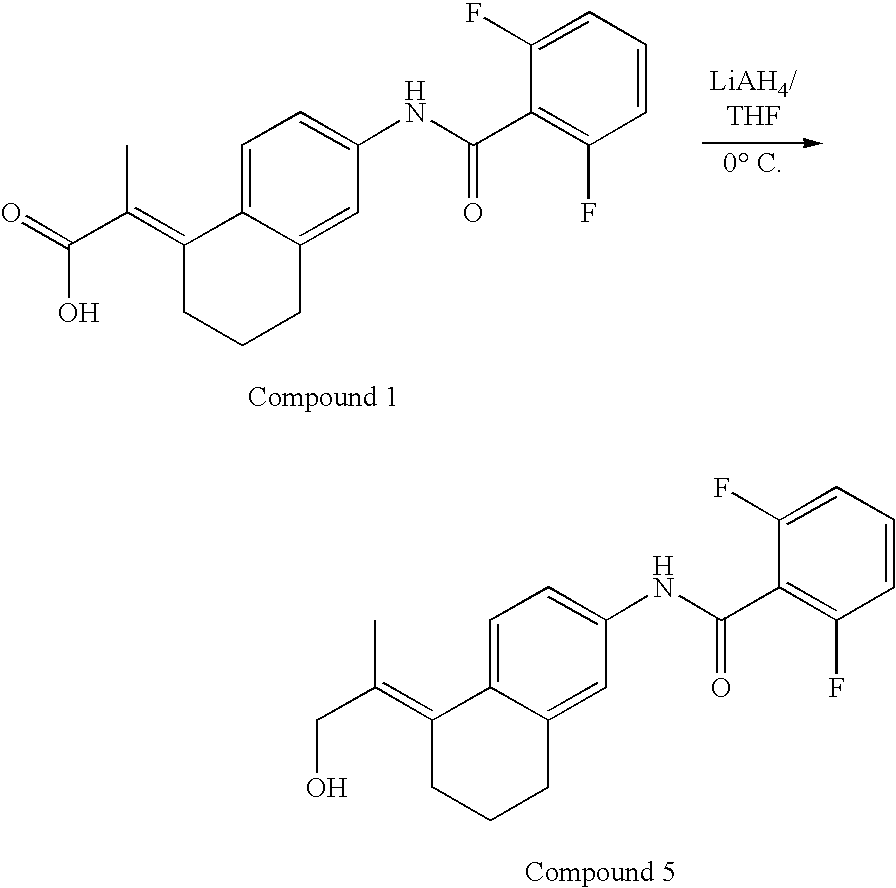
C1=C2C(=CC(NC(C3=C(F)C=CC=C3F)=O)=C1)CCCC2=C(C(=O)O)C.C1=C2C(=CC(NC(C3=C(F)C=CC=C3F)=O)=C1)CCCC2=C(CO)C
